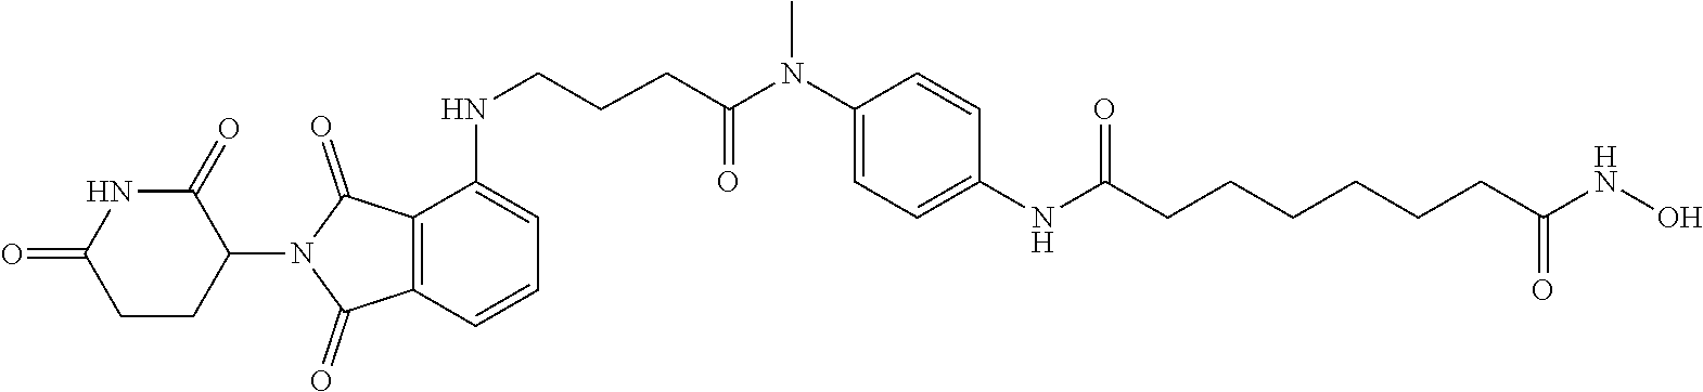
C1=C(NC(CCCCCCC(NO)=O)=O)C=CC(N(C)C(CCCNC2=CC=CC3=C2C(=O)N(C2C(=O)NC(=O)CC2)C3=O)=O)=C1
